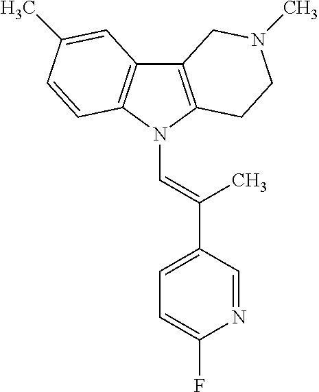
C12=C(N(C=C(C3=CC=C(F)N=C3)C)C3=C1C=C(C)C=C3)CCN(C)C2
